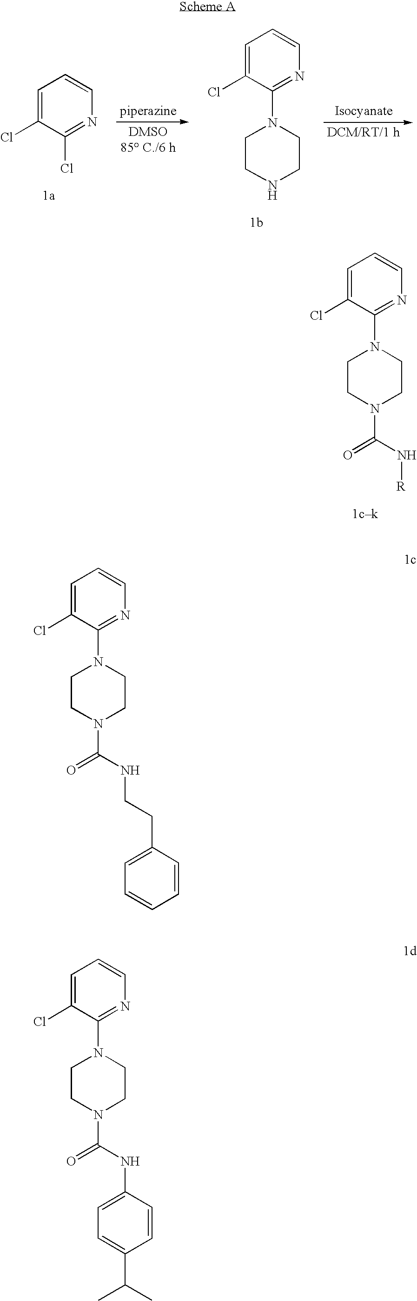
C1=C(Cl)C(N2CCN(C(N[R])=O)CC2)=NC=C1.C1=C(Cl)C(Cl)=NC=C1.C1=C(Cl)C(N2CCNCC2)=NC=C1.C1=C(Cl)C(N2CCN(C(NCCC3=CC=CC=C3)=O)CC2)=NC=C1.C1=C(Cl)C(N2CCN(C(NC3=CC=C(C(C)C)C=C3)=O)CC2)=NC=C1
